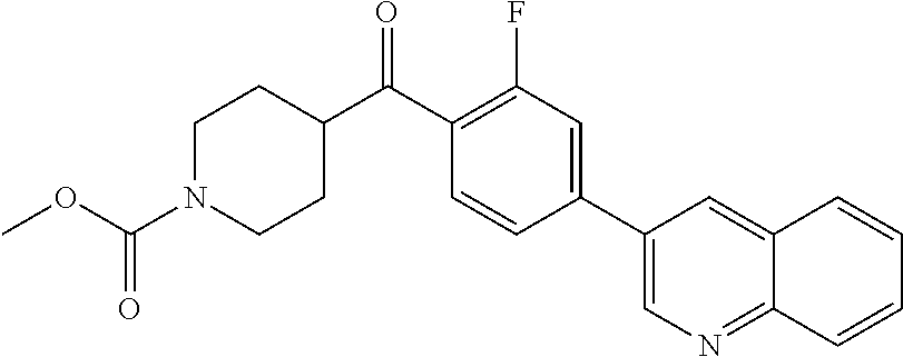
C1(C(C2CCN(C(OC)=O)CC2)=O)=C(F)C=C(C2=CN=C3C(=C2)C=CC=C3)C=C1
